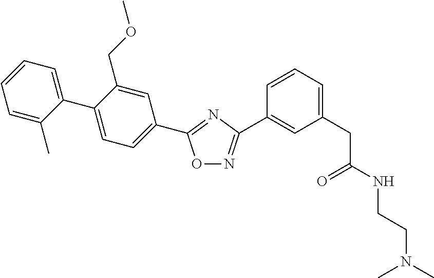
C1=C(C)C(C2=CC=C(C3=NC(C4=CC(CC(=O)NCCN(C)C)=CC=C4)=NO3)C=C2COC)=CC=C1
